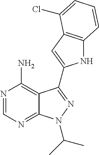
N1=CN=C2C(=C1N)C(C1=CC3=C(N1)C=CC=C3Cl)=NN2C(C)C
